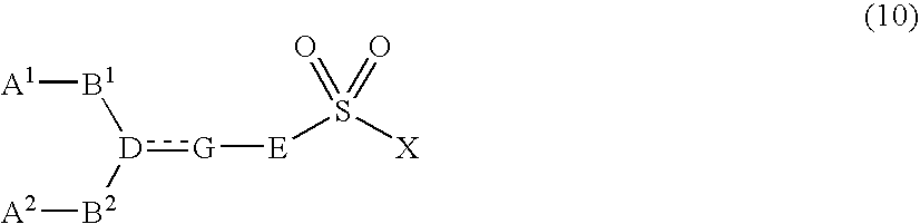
[A1][B1][D]([B2][A2]):[G][E]S([X])(=O)=O
